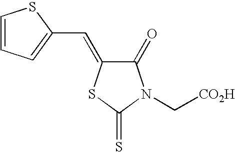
C1=CC=C(C=C2C(=O)N(C[CO2H])C(=S)S2)S1
